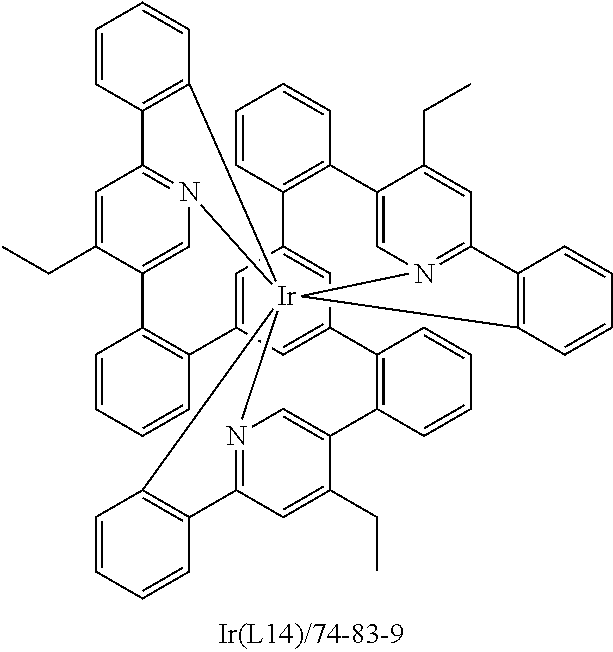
C1=C(CC)C2=CN3=C1C1=C([Ir]3456N3=C(C=C(CC)C(=C3)C3=C(C7=CC(=CC(=C7)C7=C2C=CC=C7)C2=C(C=CC=C2)C2=CN4=C(C=C2CC)C2=C5C=CC=C2)C=CC=C3)C2=C6C=CC=C2)C=CC=C1
